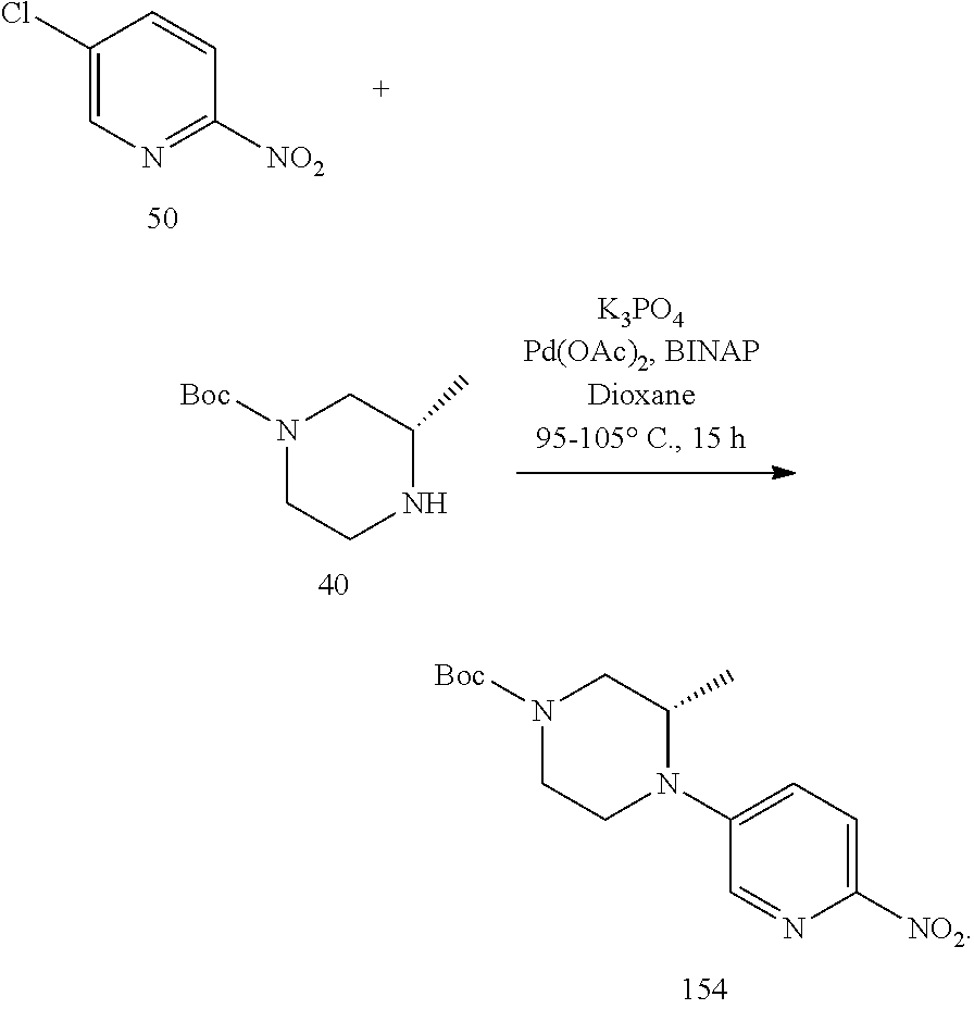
C1(Cl)=CN=C([NO2])C=C1.N1([Boc])CCNC(C)C1.N1([Boc])CCN(C2=CC=C([NO2])N=C2)C(C)C1
